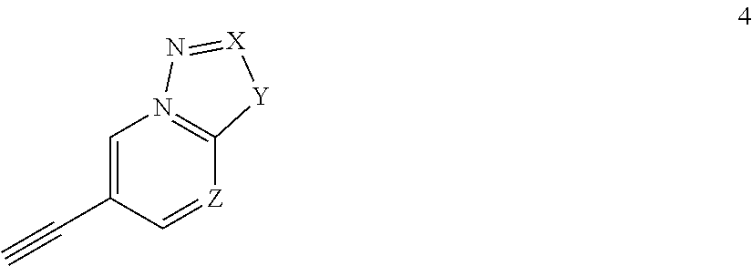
C1=C(C#C)C=[Z]C2=N1N=[X][Y]2
